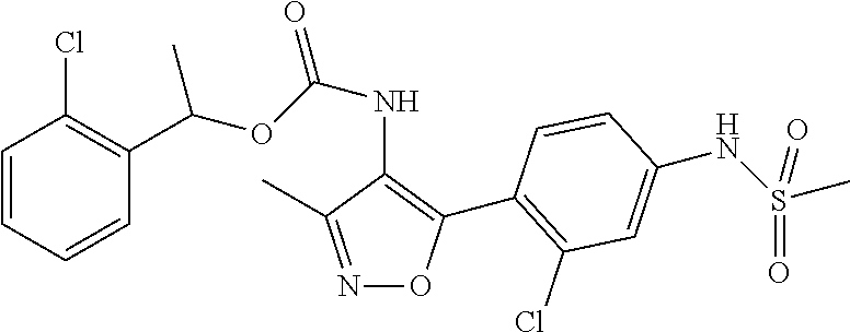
C1=CC=CC(C(OC(NC2=C(C3=C(Cl)C=C(NS(C)(=O)=O)C=C3)ON=C2C)=O)C)=C1Cl
